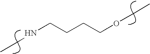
CCNCCCCOCC
